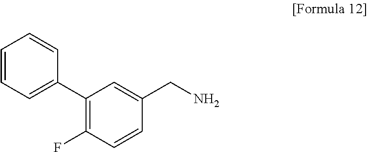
C1(C2=CC=CC=C2)=C(F)C=CC(CN)=C1
